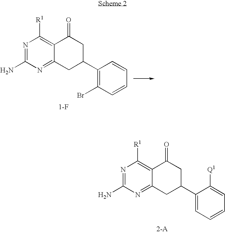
C12=C([R1])N=C(N)N=C1CC(C1=CC=CC=C1[Q1])CC2=O.[2-A].C12=C([R1])N=C(N)N=C1CC(C1=C(Br)C=CC=C1)CC2=O.[1-F]
